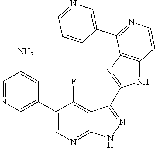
C1=NC=C(C2=CN=C3C(=C2F)C(C2=NC4=C(N2)C=CN=C4C2=CN=CC=C2)=N[N H]3)C=C1N
